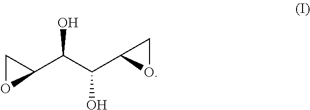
C1OC1C(C(C1OC1)O)O
